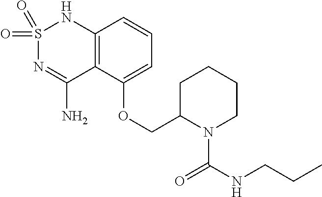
C12=C(C(OCC3N(C(NCCC)=O)CCCC3)=CC=C1)C(N)=NS(=O)(=O)N2
